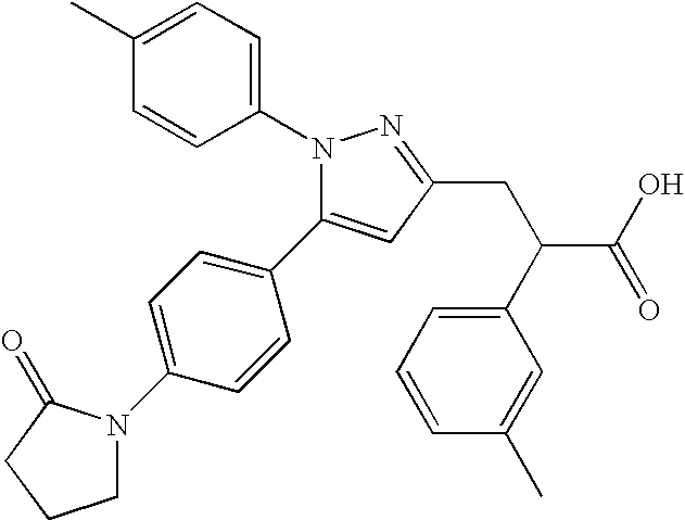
N1(C2=CC=C(C)C=C2)C(C2=CC=C(N3CCCC3=O)C=C2)=CC(CC(C2=CC=CC(C)=C2)C(O)=O)=N1
